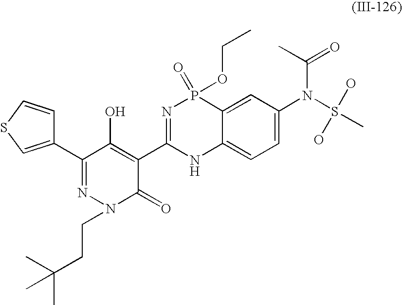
C1(C2=NN(CCC(C)(C)C)C(=O)C(C3=NP(=O)(OCC)C4=CC(N(S(C)(O)O)C(C)=O)=CC=C4N3)=C2O)=CSC=C1
